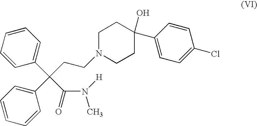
C1=CC=CC=C1C(CCN1CCC(O)(C2=CC=C(Cl)C=C2)CC1)(C(N([H])C)=O)C1=CC=CC=C1
